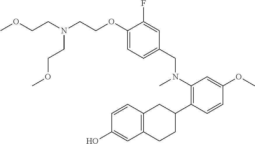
N(CCOC1=CC=C(CN(C2=C(C3CC4=C(CC3)C=C(O)C=C4)C=CC(OC)=C2)C)C=C1F)(CCOC)CCOC
